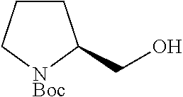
C1CC[NBoc]C1CO
